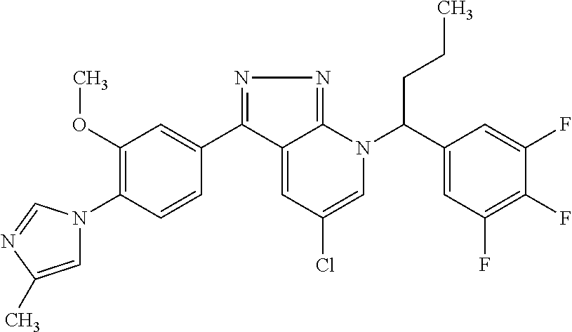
C1(C2=NN=C3C2=CC(Cl)=CN3C(C2=CC(F)=C(F)C(F)=C2)CCC)=CC(OC)=C(N2C=C(C)N=C2)C=C1
